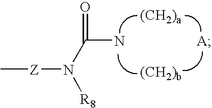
C(N)(N([Z]C)[R8])=O.[A]
